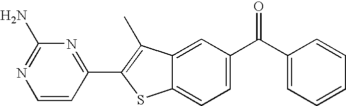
C1=CC(C2=C(C)C3=CC(C(C4=CC=CC=C4)=O)=CC=C3S2)=NC(N)=N1
